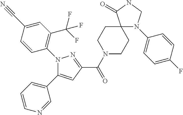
C1(C(=O)N2CCC3(CC2)N(C2=CC=C(F)C=C2)CNC3=O)=NN(C2=C(C(F)(F)F)C=C(C#N)C=C2)C(C2=CC=CN=C2)=C1
